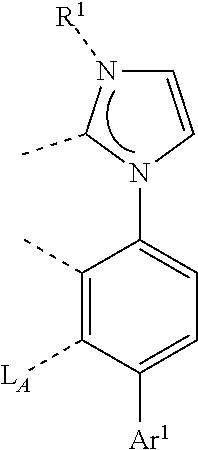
C1=CN(C2=CC=C([Ar1])C([LA])=C2C)C(C)N1[R1]
